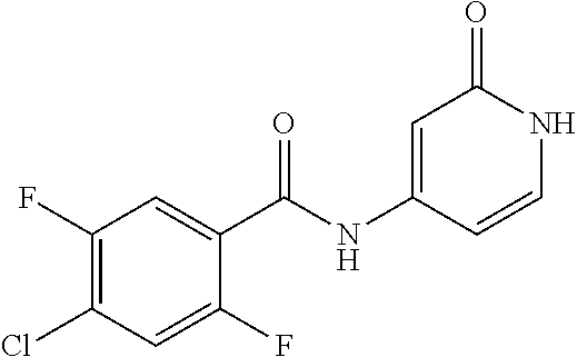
C1(NC(C2=CC(F)=C(Cl)C=C2F)=O)=CC(=O)NC=C1
